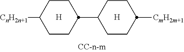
C1C(C2CCC([CnH2n+1])CC2)CCC([CmH2m+1])C1
